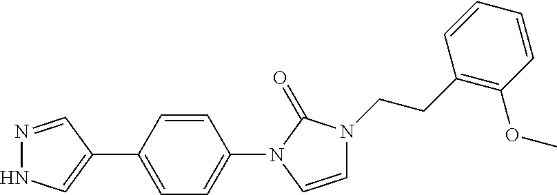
C1=CC(N2C(=O)N(CCC3=C(OC)C=CC=C3)C=C2)=CC=C1C1=CNN=C1
